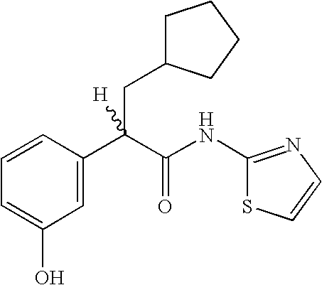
C1=C(C(C(NC2=NC=CS2)=O)(CC2CCCC2)[H])C=CC=C1O
